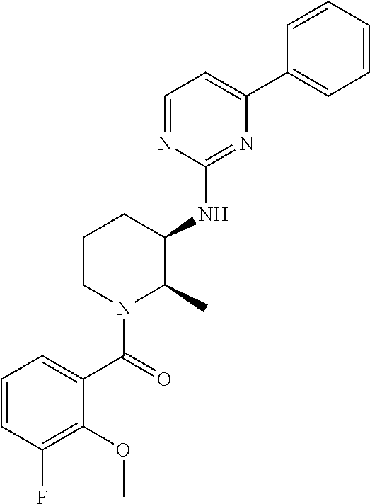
C1=CC(F)=C(OC)C(C(=O)N2C(C)C(NC3=NC(C4=CC=CC=C4)=CC=N3)CCC2)=C1
